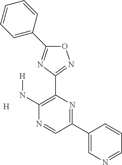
[H].N(C1=C(C2=NOC(C3=CC=CC=C3)=N2)N=C(C2=CN=CC=C2)C=N1)[H]
